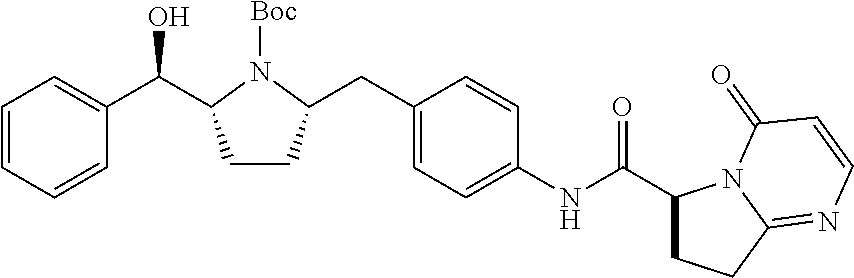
C1=CC=CC(C(C2CCC(CC3=CC=C(NC(=O)C4CCC5=NC=CC(=O)N45)C=C3)N2[Boc])O)=C1
